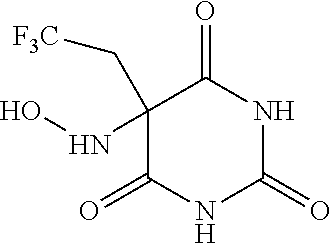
C1(=O)NC(=O)NC(=O)C1(C[F3C])NO
